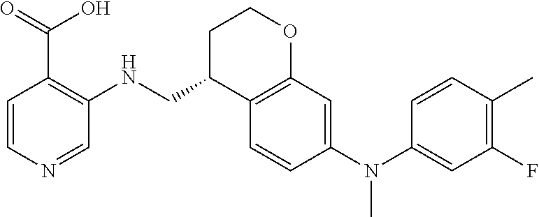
C1=CN=CC(NCC2C3=C(OCC2)C=C(N(C2=CC(F)=C(C)C=C2)C)C=C3)=C1C(=O)O
